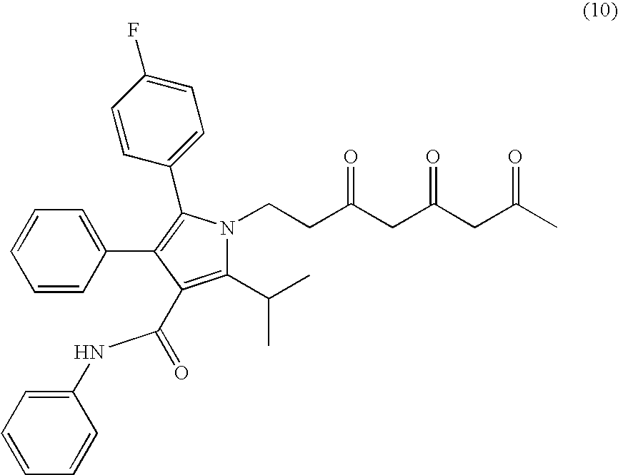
C1=CC=CC(NC(=O)C2=C(C(C)C)N(CCC(CC(CC(C)=O)=O)=O)C(C3=CC=C(F)C=C3)=C2C2=CC=CC=C2)=C1
